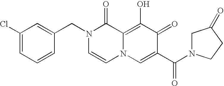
C1=C(CN2C=CN3C(=C(O)C(=O)C(C(N4CC(=O)CC4)=O)=C3)C2=O)C=CC=C1Cl
